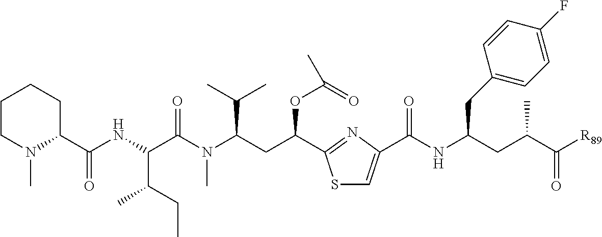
C1CN(C)C(C(=O)NC(C(C)CC)C(=O)N(C)C(C(C)C)CC(OC(=O)C)C2=NC(C(NC(CC(C([R89])=O)C)CC3=CC=C(F)C=C3)=O)=CS2)CC1
